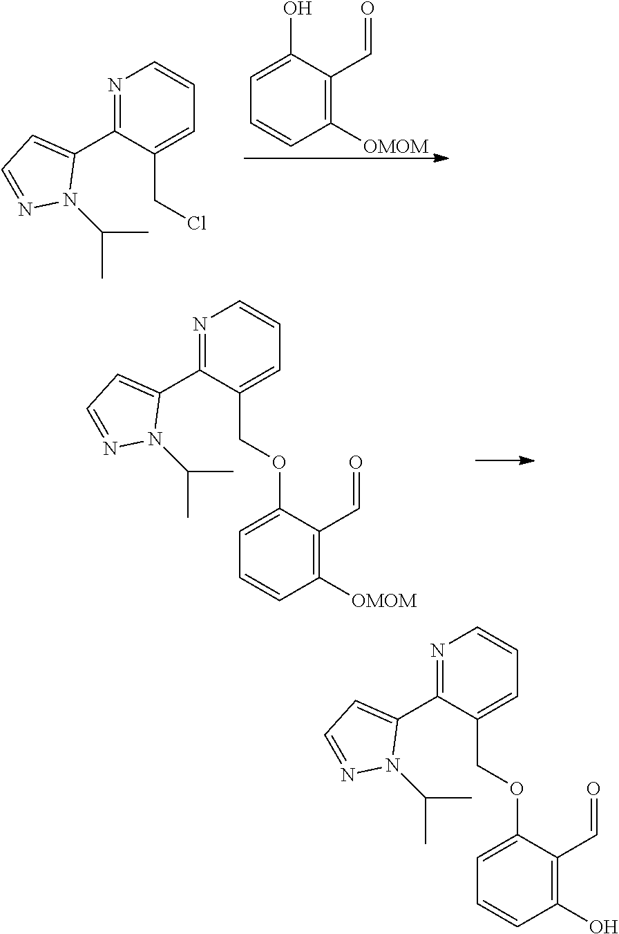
C1([OMOM])=C(C=O)C(O)=CC=C1.N1=C(C2=CC=NN2C(C)C)C(CCl)=CC=C1.N1=C(C2=CC=NN2C(C)C)C(COC2=CC=CC([OMOM])=C2C=O)=CC=C1.N1=C(C2=CC=NN2C(C)C)C(COC2=CC=CC(O)=C2C=O)=CC=C1
